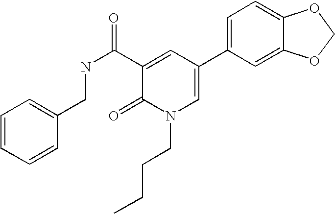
C1=CC=CC(CNC(C2=CC(C3=CC=C4C(=C3)OCO4)=CN(CCCC)C2=O)=O)=C1
